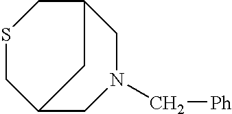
S1CC2CN(C[Ph])CC(C1)C2
